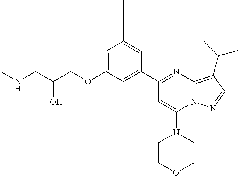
C1=C(OCC(CNC)O)C=C(C2=NC3=C(C(C)C)C=NN3C(N3CCOCC3)=C2)C=C1C#C
